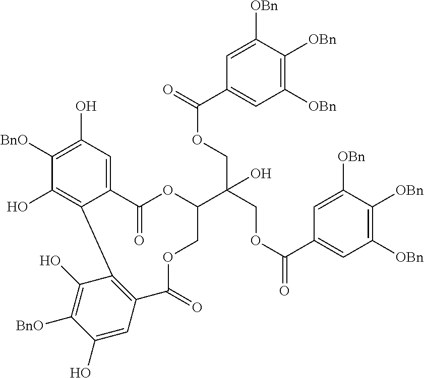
C12=CC(O)=C([BnO])C(O)=C1C1=C(C(=O)OCC(C(COC(C3=CC([OBn])=C([OBn])C([OBn])=C3)=O)(COC(C3=CC([OBn])=C([OBn])C([OBn])=C3)=O)O)OC2=O)C=C(O)C([BnO])=C1O
